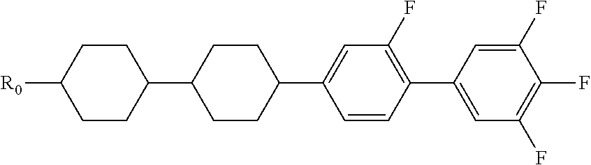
C1C([R0])CCC(C2CCC(C3=CC(F)=C(C4=CC(F)=C(F)C(F)=C4)C=C3)CC2)C1
